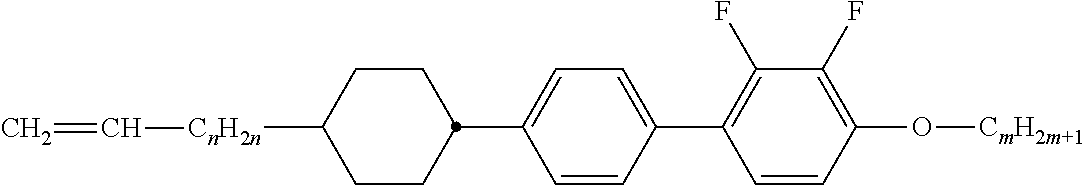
C1=C(C2=C(F)C(F)=C(O[CmH2m+1])C=C2)C=CC(C2CCC([CnH2n]C=C)CC2)=C1
